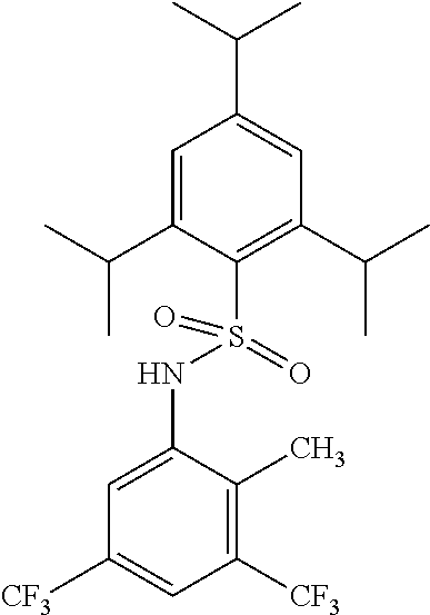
C1=C(C(C)C)C(S(=O)(NC2=CC([CF3])=CC([CF3])=C2C)=O)=C(C(C)C)C=C1C(C)C
